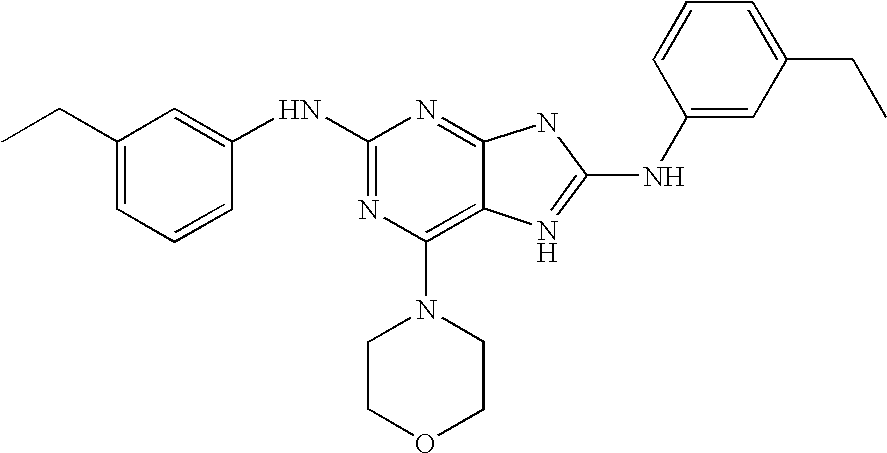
N1=C2C(=C(N3CCOCC3)N=C1NC1=CC(CC)=CC=C1)N=C(NC1=CC(CC)=CC=C1)N2
